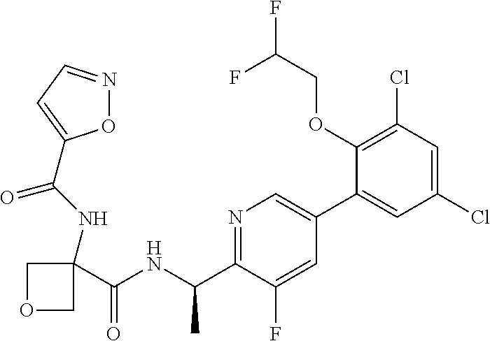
N(C(C)C1=NC=C(C2=CC(Cl)=CC(Cl)=C2OCC(F)F)C=C1F)C(C1(NC(=O)C2=CC=NO2)COC1)=O
